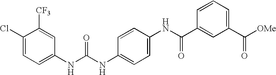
C1(NC(NC2=CC=C(NC(C3=CC(C([OMe])=O)=CC=C3)=O)C=C2)=O)=CC=C(Cl)C([CF3])=C1
